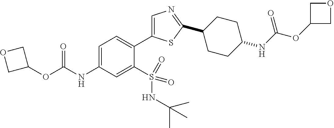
C1(OC(NC2=CC=C(C3=CN=C(C4CCC(NC(OC5COC5)=O)CC4)S3)C(S(=O)(NC(C)(C)C)=O)=C2)=O)COC1
